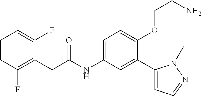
C1(F)=C(CC(=O)NC2=CC=C(OCCN)C(C3=CC=NN3C)=C2)C(F)=CC=C1
